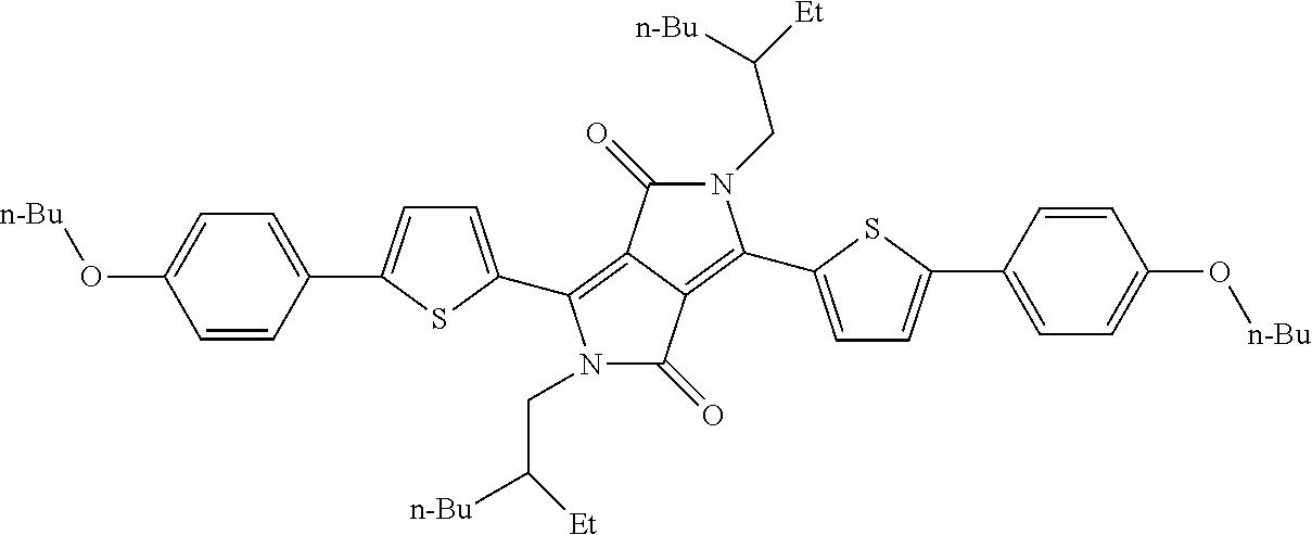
N1(CC([n-Bu])[Et])C(=O)C2=C(C3=CC=C(C4=CC=C(O[n-Bu])C=C4)S3)N(CC([Et])[n-Bu])C(=O)C2=C1C1=CC=C(C2=CC=C(O[n-Bu])C=C2)S1
